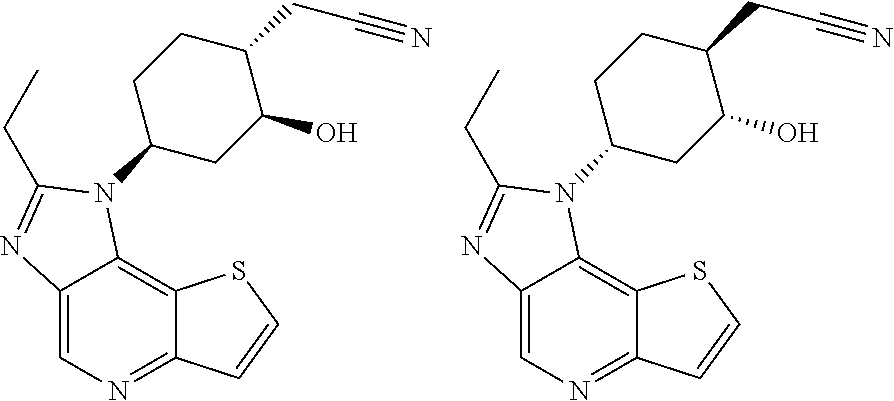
C12=CN=C3C(=C1N(C1CC(O)C(CC#N)CC1)C(CC)=N2)SC=C3.C12=CN=C3C(=C1N(C1CC(O)C(CC#N)CC1)C(CC)=N2)SC=C3
